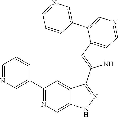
C1(C2=CN=CC=C2)=NC=C2C(=C1)C(C1=CC3=C(N1)C=NC=C3C1=CN=CC=C1)=NN2
